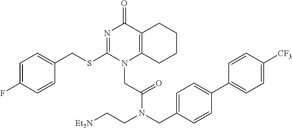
C1=C(F)C=CC(CSC2=NC(=O)C3=C(N2CC(=O)N(CC2=CC=C(C4=CC=C([CF3])C=C4)C=C2)CC[Et2N])CCCC3)=C1
